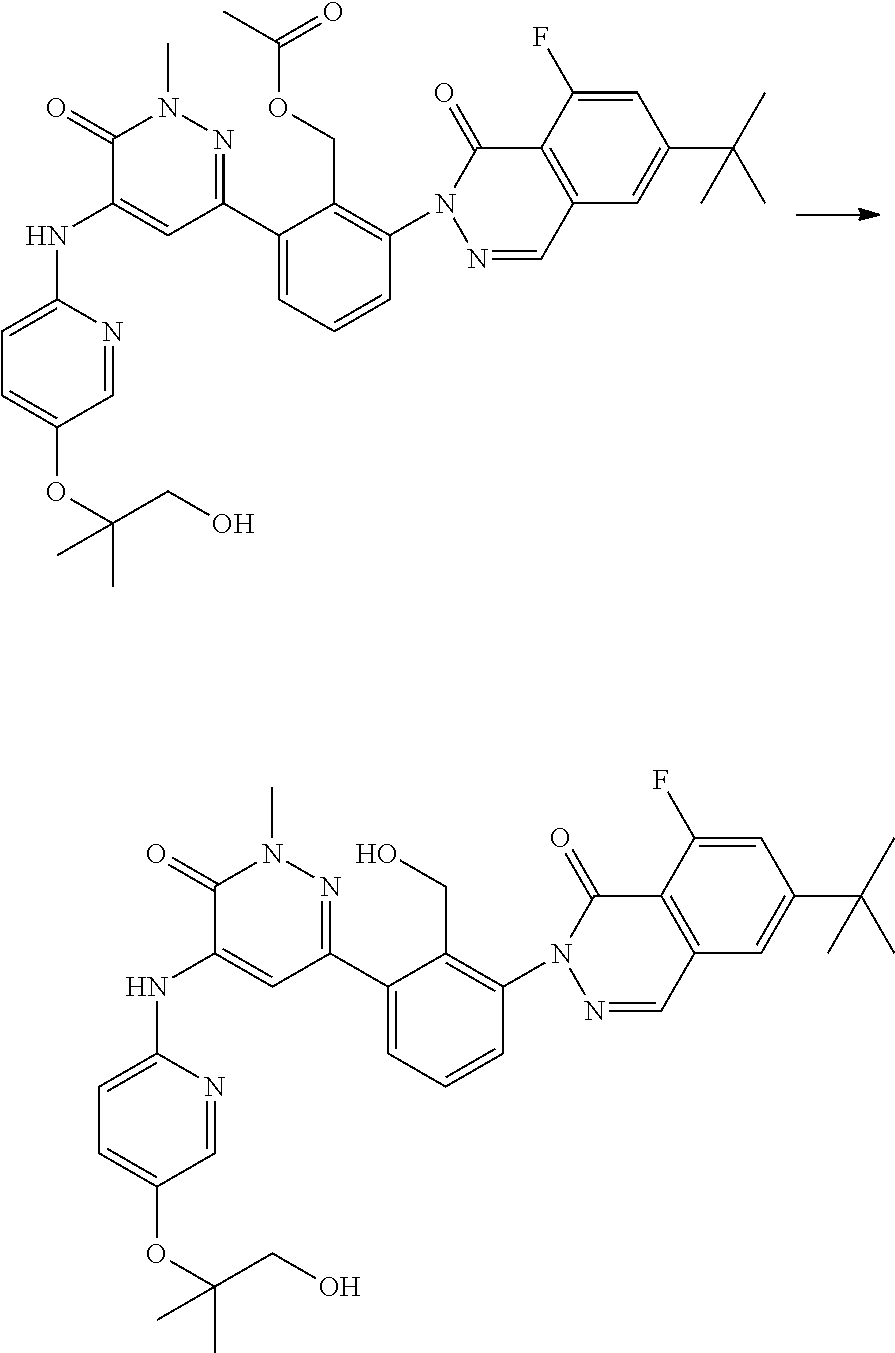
C1(=O)C(NC2=CC=C(OC(CO)(C)C)C=N2)=CC(C2=CC=CC(N3N=CC4=C(C3=O)C(F)=CC(C(C)(C)C)=C4)=C2COC(C)=O)=NN1C.C1(=O)C(NC2=CC=C(OC(CO)(C)C)C=N2)=CC(C2=CC=CC(N3N=CC4=C(C3=O)C(F)=CC(C(C)(C)C)=C4)=C2CO)=NN1C
